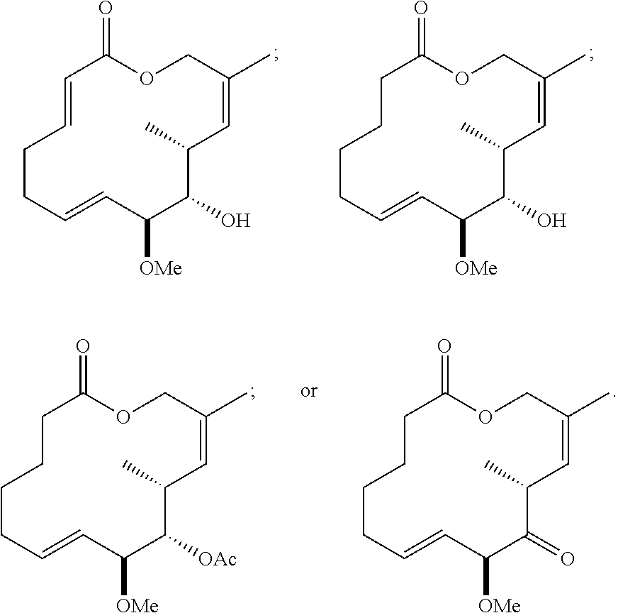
C1=CCCC=CC([OMe])C(O)C(C)C=C(C)COC1=O.C1CCCC=CC([OMe])C(O)C(C)C=C(C)COC1=O.C1CCCC=CC([OMe])C(=O)C(C)C=C(C)COC1=O.C1CCCC=CC([OMe])C([OAc])C(C)C=C(C)COC1=O
